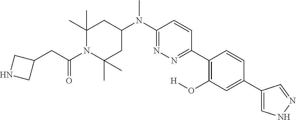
C(C(N1C(C)(C)CC(N(C2=NN=C(C3=C(O[H])C=C(C4=CNN=C4)C=C3)C=C2)C)CC1(C)C)=O)C1CNC1
